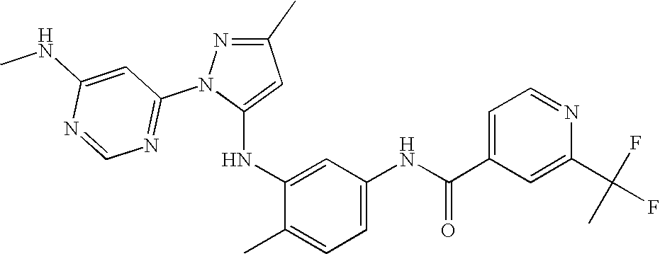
C1(C)=NN(C2=NC=NC(NC)=C2)C(NC2=CC(NC(C3=CC=NC(C(F)(C)F)=C3)=O)=CC=C2C)=C1
